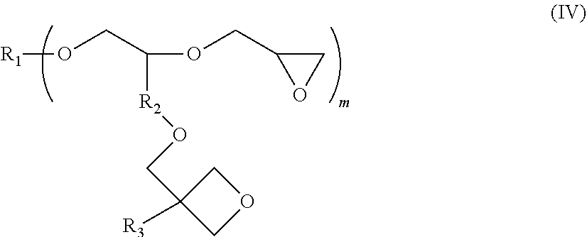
[R1]OCC(OCC1CO1)[R2]OCC1([R3])COC1
